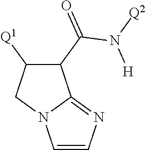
C1=CN=C2N1CC([Q1])C2C(=O)N([Q2])[H]
